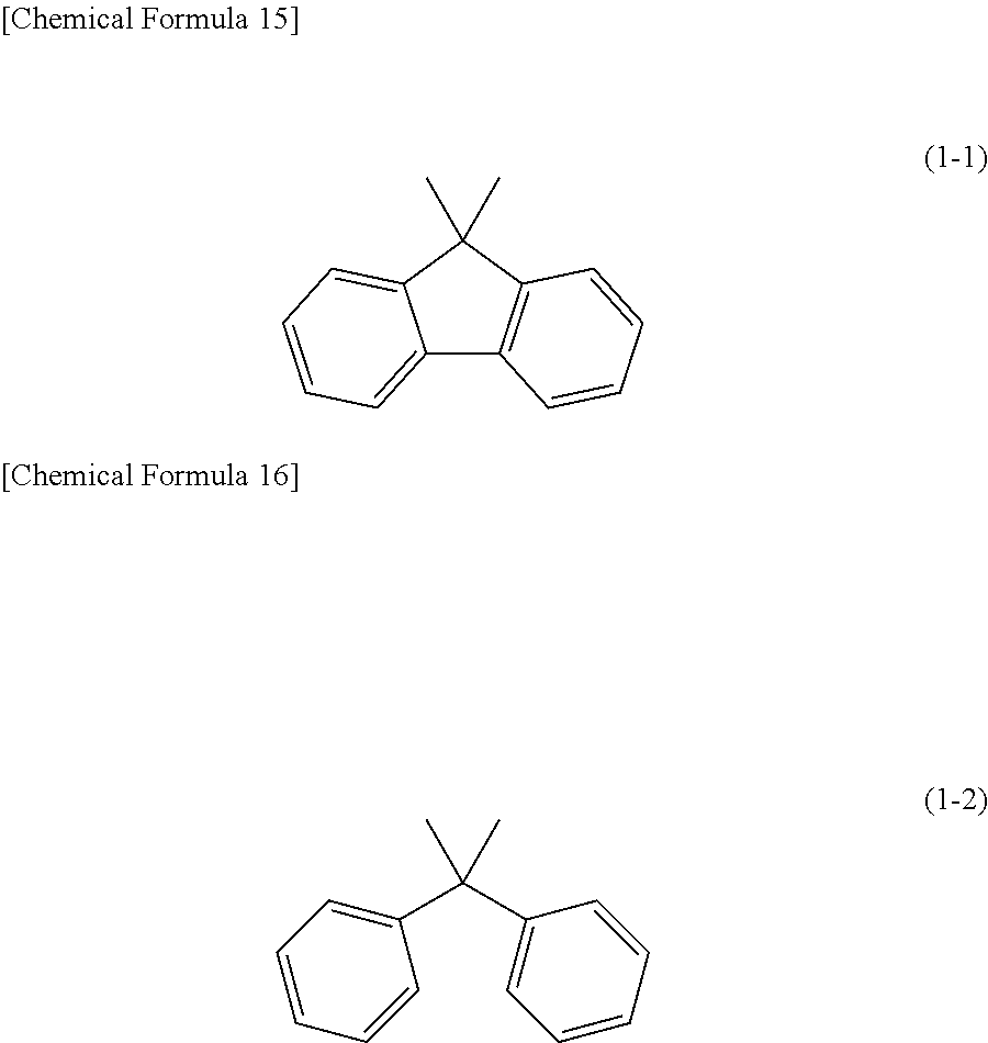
C12=CC=CC=C1C(C)(C)C1=C2C=CC=C1.C1(C(C2=CC=CC=C2)(C)C)=CC=CC=C1
